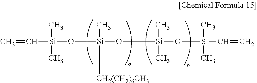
C([Si](O[Si](O[Si](O[Si](C=C)(C)C)(C)C)(C)[CH2(CH2)6CH3])(C)C)=C
